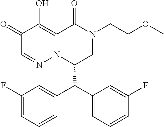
C1(=O)C=NN2C(=C1O)C(=O)N(CCOC)CC2C(C1=CC=CC(F)=C1)C1=CC(F)=CC=C1
